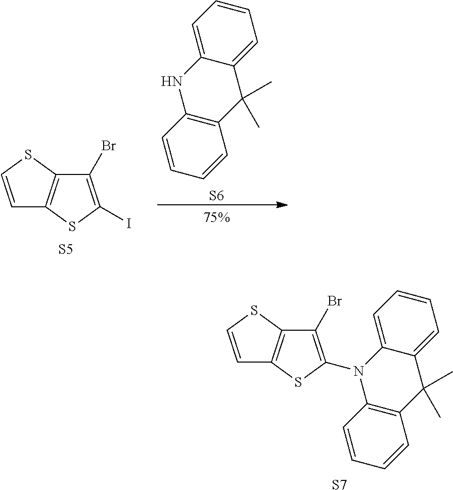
C1=CC=CC2=C1NC1=CC=CC=C1C2(C)C.[S6].C1=CSC2=C1SC(I)=C2Br.[S5].C1=CSC2=C1SC(N1C3=C(C=CC=C3)C(C)(C)C3=CC=CC=C31)=C2Br.[S7]
